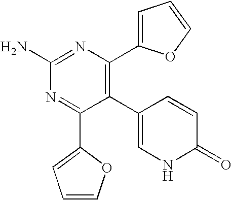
C1(C2=C(C3=CC=CO3)N=C(N)N=C2C2=CC=CO2)=CNC(=O)C=C1
